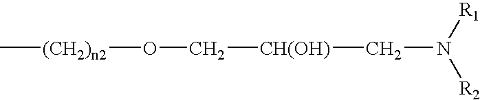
C[(CH2)n2]OC[CH(OH)]CN([R1])[R2]
